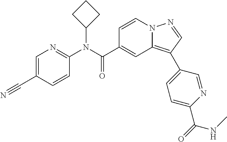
C1=CN2C(=C(C3=CC=C(C(=O)NC)N=C3)C=N2)C=C1C(N(C1=NC=C(C#N)C=C1)C1CCC1)=O
